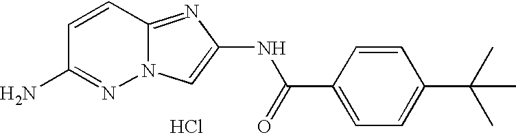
C1=CC(C(=O)NC2=CN3N=C(N)C=CC3=N2)=CC=C1C(C)(C)C.Cl
